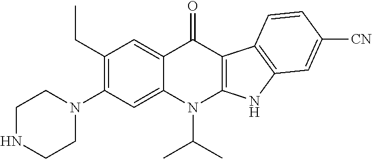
C1(CC)=C(N2CCNCC2)C=C2C(=C1)C(=O)C1=C(N2C(C)C)NC2=C1C=CC([CN])=C2
